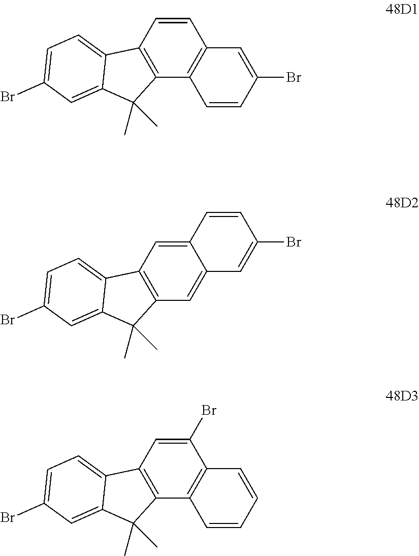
C1=CC2=C(C3=C1C=C(Br)C=C3)C(C)(C)C1=CC(Br)=CC=C21.C12=CC3=C(C=C1C=C(Br)C=C2)C(C)(C)C1=CC(Br)=CC=C31.C1(Br)=CC2=C(C3=C1C=CC=C3)C(C)(C)C1=CC(Br)=CC=C21
